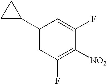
C1C(C2=CC(F)=C([NO2])C(F)=C2)C1
